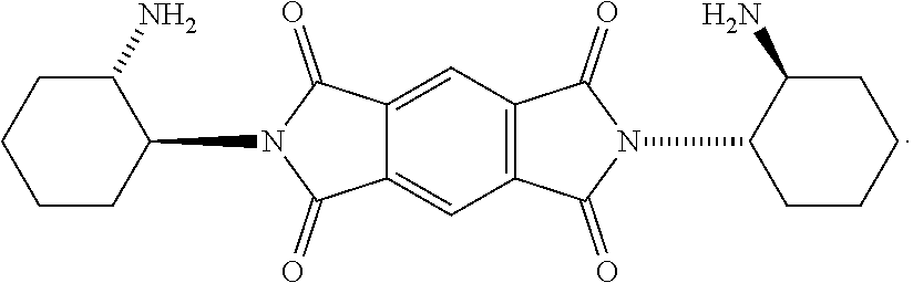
C12=CC3=C(C=C1C(=O)N(C1C(N)CCCC1)C2=O)C(=O)N(C1CCCCC1N)C3=O
